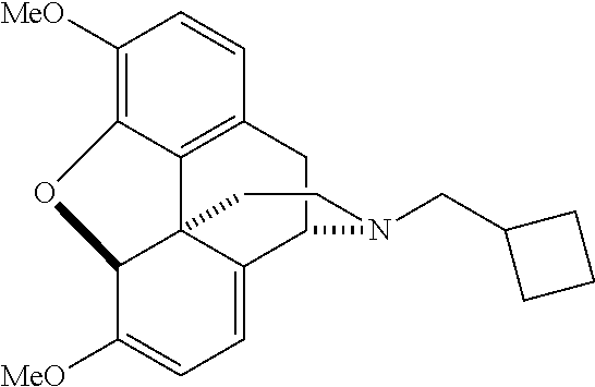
C1([MeO])=C2C3=C(C=C1)CC1C4=CC=C([MeO])C(C34CCN1CC1CCC1)O2
